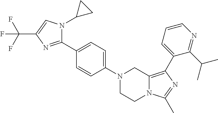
N1(C2=CC=C(C3=NC(C(F)(F)F)=CN3C3CC3)C=C2)CCN2C(=C(C3=CC=CN=C3C(C)C)N=C2C)C1
